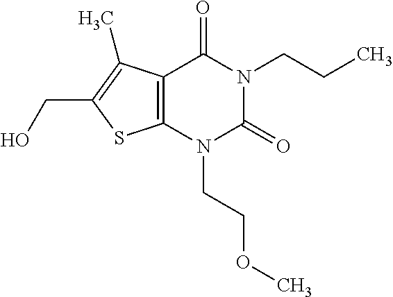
C12=C(N(CCOC)C(=O)N(CCC)C1=O)SC(CO)=C2C
